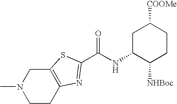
N1(C)CCC2=C(C1)SC(C(NC1C([NHBoc])CCC([COOMe])C1)=O)=N2
